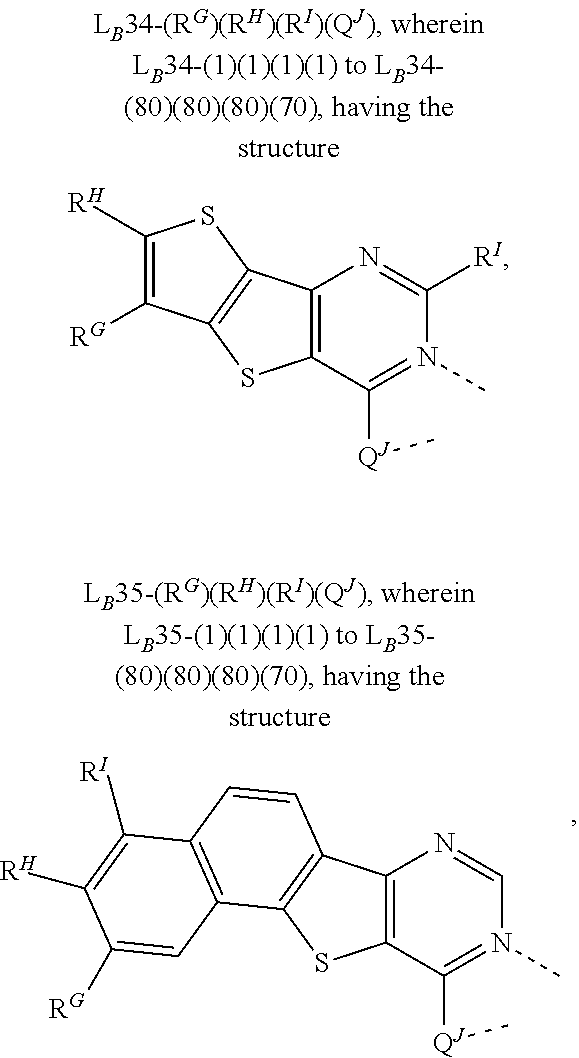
C12=C(C([QJ]C)=N(C)C([RI])=N1)SC1=C2SC([RH])=C1[RG].C12=C(C([QJ]C)=N(C)C=N1)SC1=C2C=CC2=C1C=C([RG])C([RH])=C2[RI]
